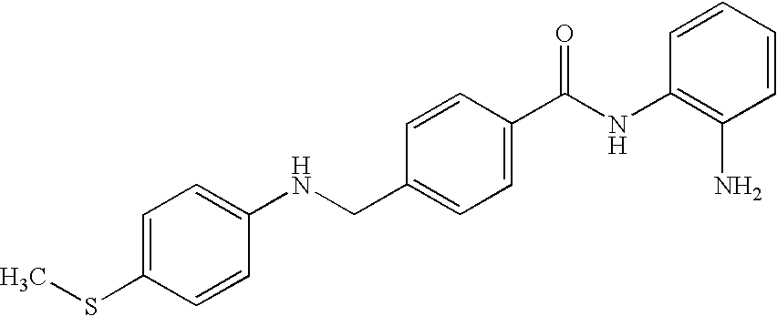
N(CC1=CC=C(C(NC2=C(N)C=CC=C2)=O)C=C1)C1=CC=C(SC)C=C1
